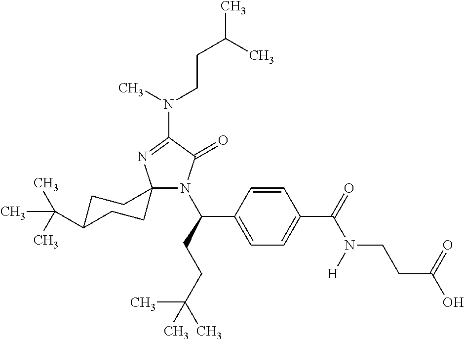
C12(N(C(C3=CC=C(C(=O)N(CCC(O)=O)[H])C=C3)CCC(C)(C)C)C(=O)C(N(C)CCC(C)C)=N1)CCC(C(C)(C)C)CC2
